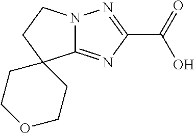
C12=NC(C(O)=O)=NN1CCC21CCOCC1
